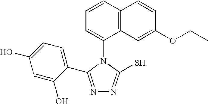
C1=CC2=C(C(N3C(S)=NN=C3C3=CC=C(O)C=C3O)=C1)C=C(OCC)C=C2
